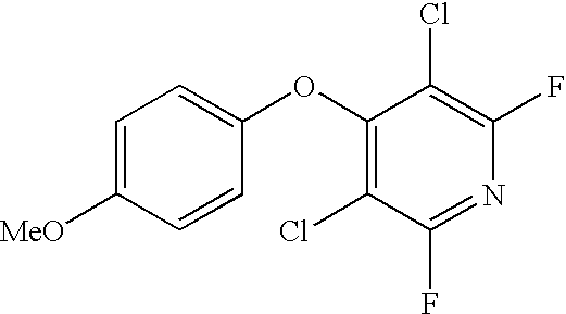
C1=C([MeO])C=CC(OC2=C(Cl)C(F)=NC(F)=C2Cl)=C1
